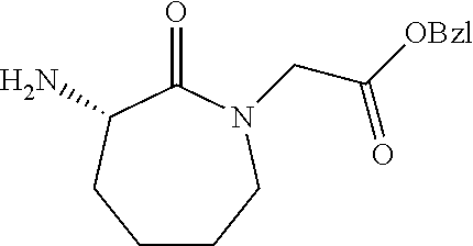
C1CCN(CC(=O)[OBzl])C(=O)C(N)C1
